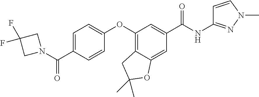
C1=C(C(N2CC(F)(F)C2)=O)C=CC(OC2=C3C(=CC(C(NC4=NN(C)C=C4)=O)=C2)OC(C)(C)C3)=C1
